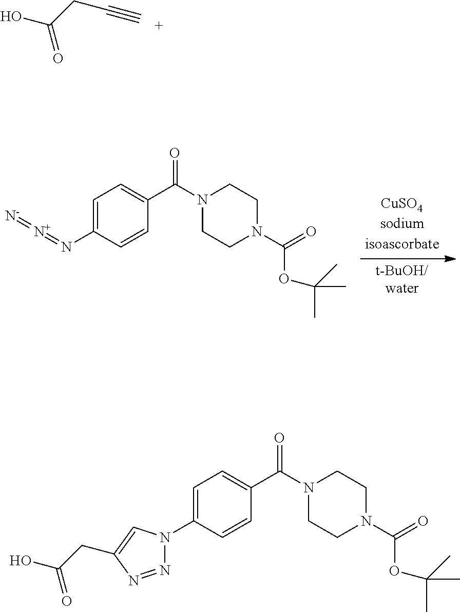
OC(=O)CC#C.C1=C(N=[N+]=[N-])C=CC(C(=O)N2CCN(C(=O)OC(C)(C)C)CC2)=C1.C1=C(N2N=NC(CC(O)=O)=C2)C=CC(C(=O)N2CCN(C(=O)OC(C)(C)C)CC2)=C1
